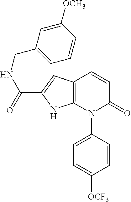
C1=CC(N2C(=O)C=CC3=C2NC(C(=O)NCC2=CC=CC([OCH3])=C2)=C3)=CC=C1[OCF3]
